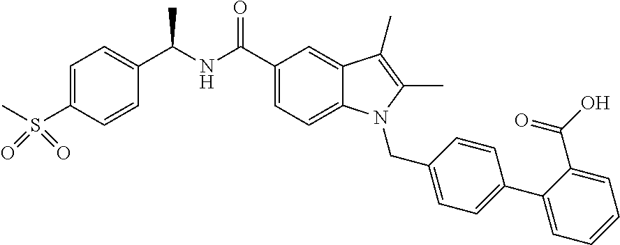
C1=C(S(C)(=O)=O)C=CC(C(NC(C2=CC=C3C(=C2)C(C)=C(C)N3CC2=CC=C(C3=CC=CC=C3C(O)=O)C=C2)=O)C)=C1
